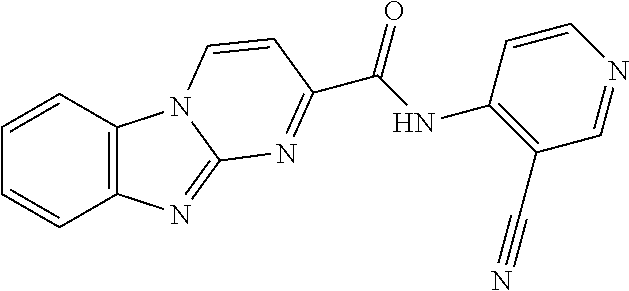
C1=CC2=C(C=C1)N=C1N2C=CC(C(=O)NC2=C(C#N)C=NC=C2)=N1
